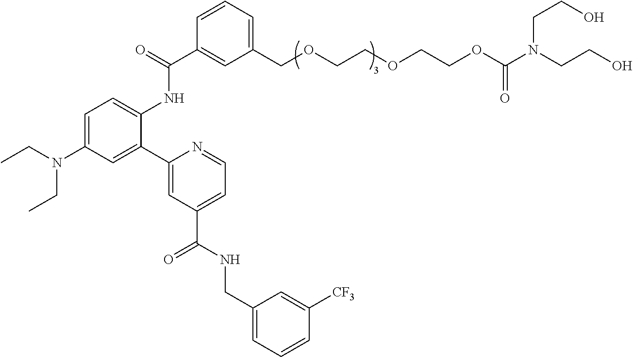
C1=C(N(CC)CC)C=C(C2=CC(C(NCC3=CC=CC([CF3])=C3)=O)=CC=N2)C(NC(C2=CC(COCCOCCOC(N(CCO)CCO)=O)=CC=C2)=O)=C1
